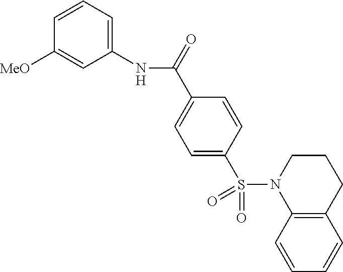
C1(NC(C2=CC=C(S(N3C4=C(C=CC=C4)CCC3)(=O)=O)C=C2)=O)=CC=CC([MeO])=C1
